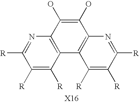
C12=C(C(O)=C(O)C3=C1C([R])=C([R])C([R])=N3)N=C([R])C([R])=C2[R]
